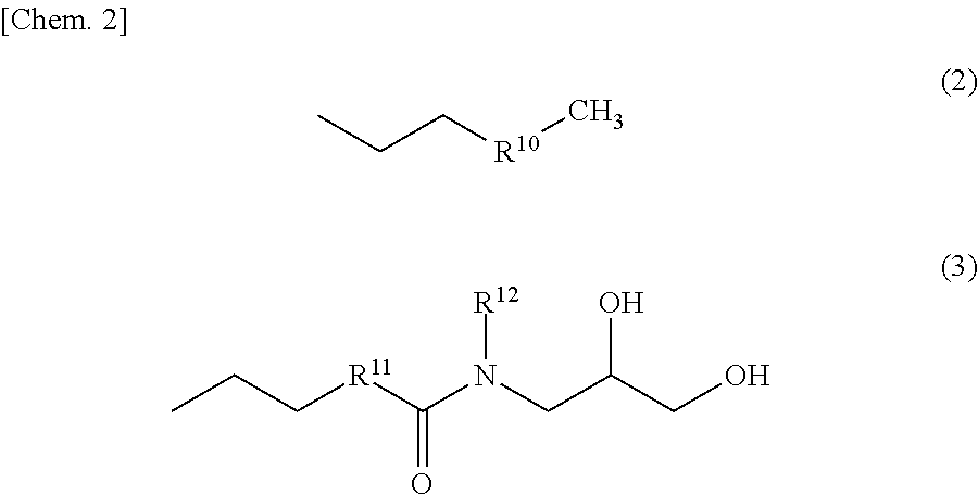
CCC[R10]C.CCC[R11]C(N(CC(CO)O)[R12])=O
